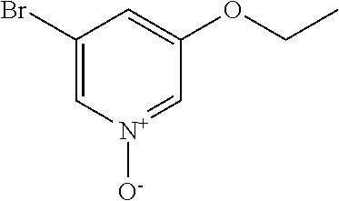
C1(Br)=C[N+]([O-])=CC(OCC)=C1
